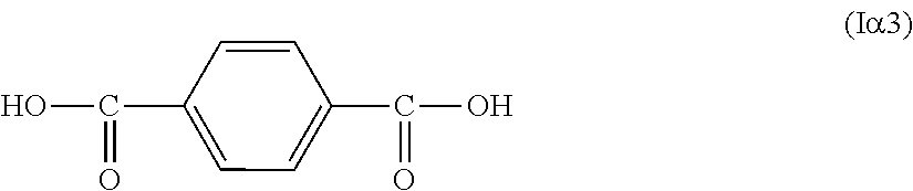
C1=CC(C(O)=O)=CC=C1C(=O)O
